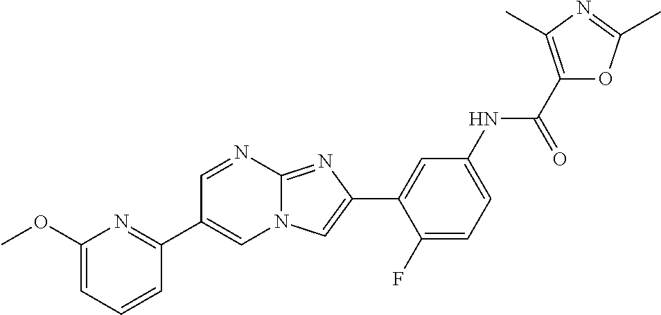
C1=NC2=NC(C3=CC(NC(C4=C(C)N=C(C)O4)=O)=CC=C3F)=CN2C=C1C1=NC(OC)=CC=C1
